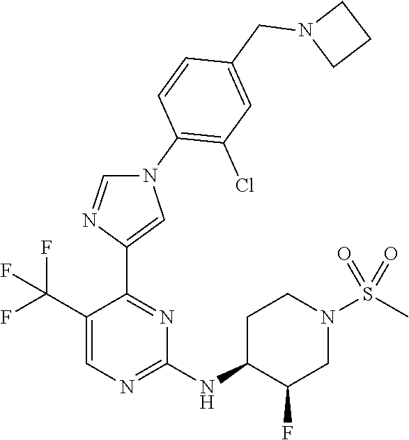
C1(C(F)(F)F)=CN=C(NC2C(F)CN(S(C)(=O)=O)CC2)N=C1C1=CN(C2=C(Cl)C=C(CN3CCC3)C=C2)C=N1
